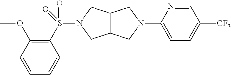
COC1=C(S(N2CC3C(C2)CN(C2=CC=C([CF3])C=N2)C3)(=O)=O)C=CC=C1
